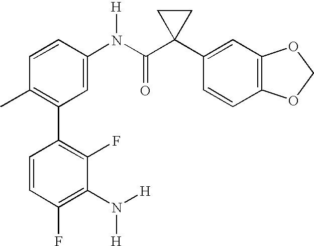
C1(N(C(C2(C3=CC4=C(C=C3)OCO4)CC2)=O)[H])=CC(C2=C(F)C(N([H])[H])=C(F)C=C2)=C(C)C=C1
